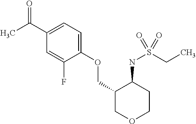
C(C1=CC=C(OCC2COCCC2NS(CC)(=O)=O)C(F)=C1)(C)=O
